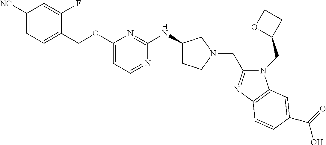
C1([NC])=CC=C(COC2=CC=NC(NC3CCN(CC4=NC5=C(N4CC4CCO4)C=C(C(=O)O)C=C5)C3)=N2)C(F)=C1
